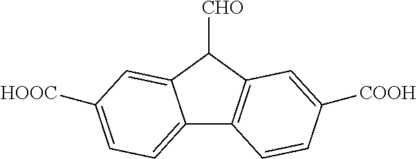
C12=CC=C([HOOC])C=C1C([CHO])C1=C2C=CC([COOH])=C1
